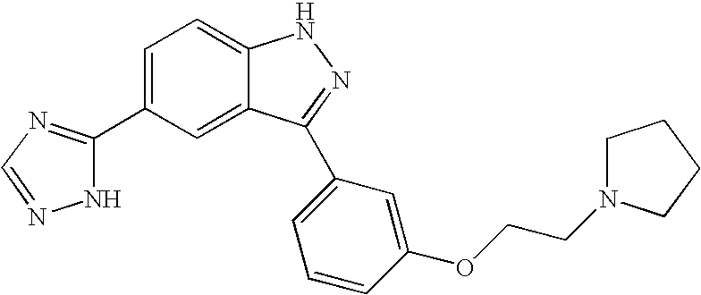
C1=C(C2=NC=NN2)C=C2C(=C1)NN=C2C1=CC=CC(OCCN2CCCC2)=C1
